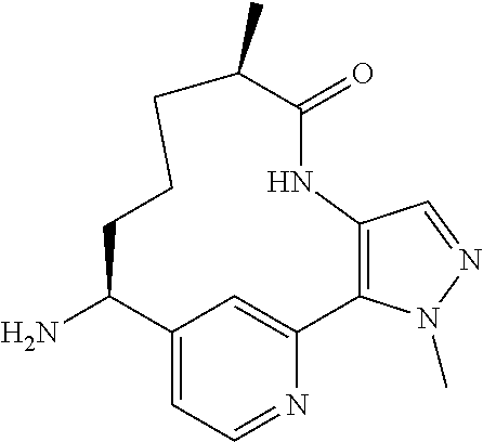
C12=CC=NC(=C1)C1=C(C=NN1C)NC(=O)C(C)CCCC2N
